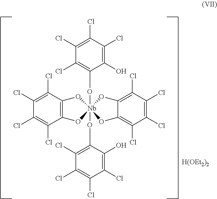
C1(Cl)=C(Cl)C2=C(C(Cl)=C1Cl)O[Nb]1(OC3=C(Cl)C(Cl)=C(Cl)C(Cl)=C3O)(O(C)C3=C(Cl)C(Cl)=C(Cl)C(Cl)=C3O)(O2)OC2=C(Cl)C(Cl)=C(Cl)C(Cl)=C2O1.[H(OEt2)2]
